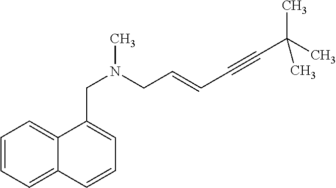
C1=CC=C2C(=C1)C(CN(C)CC=CC#CC(C)(C)C)=CC=C2
